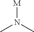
[M]N(C)C
